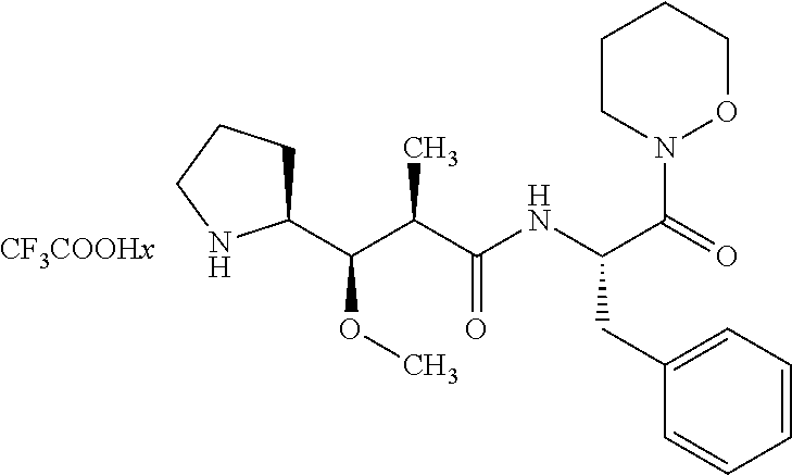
C1CN(C(C(CC2=CC=CC=C2)NC(=O)C(C)C(C2CCCN2)OC)=O)OCC1
